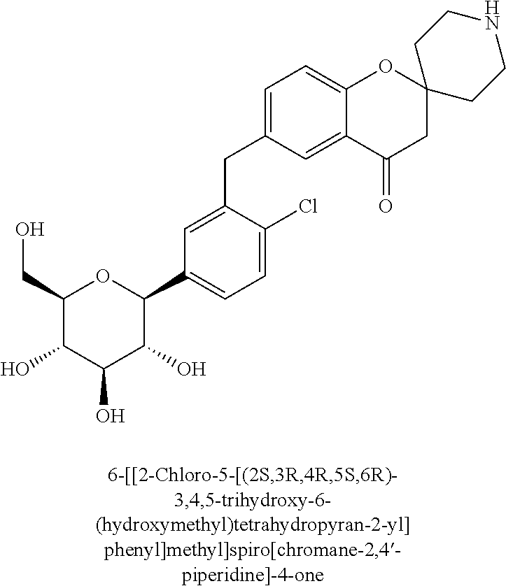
C1(CO)C(O)C(O)C(O)C(C2=CC=C(Cl)C(CC3=CC=C4C(=C3)C(=O)CC3(O4)CCNCC3)=C2)O1
